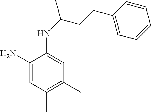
C1(N)=CC(C)=C(C)C=C1NC(CCC1=CC=CC=C1)C
